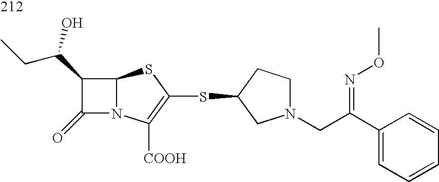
C12N(C([COOH])=C(SC3CN(CC(C4=CC=CC=C4)=NOC)CC3)S1)C(=O)C2C(CC)O
